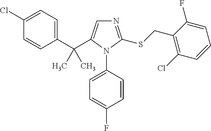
C1(C(C2=CN=C(SCC3=C(Cl)C=CC=C3F)N2C2=CC=C(F)C=C2)(C)C)=CC=C(Cl)C=C1
